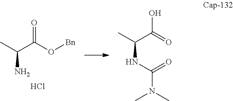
O=C(O[Bn])C(C)N.Cl.OC(=O)C(C)NC(N(C)C)=O
